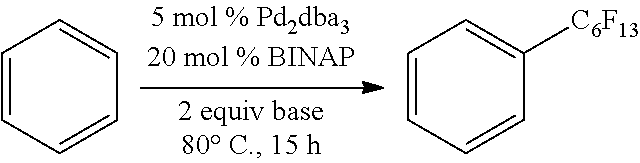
C1=CC=CC=C1.C1=CC=CC([C6F13])=C1
